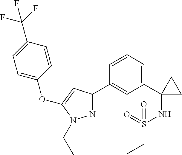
C1(C2(NS(CC)(=O)=O)CC2)=CC=CC(C2=NN(CC)C(OC3=CC=C(C(F)(F)F)C=C3)=C2)=C1
